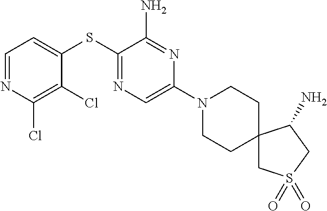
C1=C(SC2=NC=C(N3CCC4(CC3)CS(=O)(=O)CC4N)N=C2N)C(Cl)=C(Cl)N=C1
